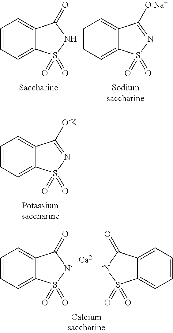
C1=C2C(=CC=C1)C(=O)NS2(=O)=O.C1=C2C(=CC=C1)C([O-Na+])=NS2(=O)=O.C1=C2C(=CC=C1)C([O-K+])=NS2(=O)=O.C1=C2C(=CC=C1)C(=O)[N-]S2(=O)=O.C1=C2C(=CC=C1)C(=O)[-N]S2(=O)=O.[Ca]
